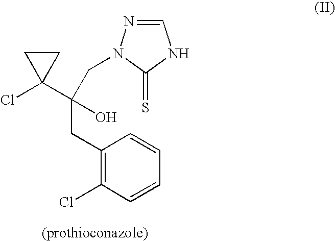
C1(CC(C2(Cl)CC2)(O)CN2N=CNC2=S)=C(Cl)C=CC=C1
